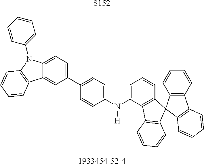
[S152].C1(N(C2=CC=CC3=C2C2=C(C=CC=C2)C32C3=C(C=CC=C3)C3=C2C=CC=C3)[H])=CC=C(C2=CC=C3C(=C2)C2=C(N3C3=CC=CC=C3)C=CC=C2)C=C1
